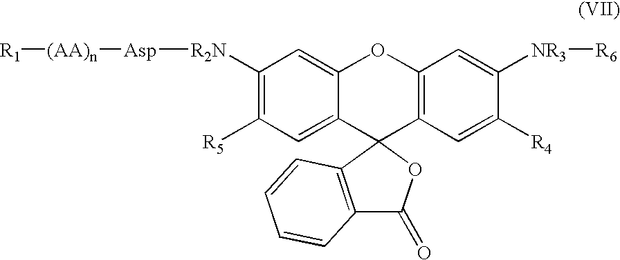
C1([R2N][Asp][(AA)n][R1])=C([R5])C=C2C(=C1)OC1=C(C=C([R4])C([NR3][R6])=C1)C21OC(=O)C2=C1C=CC=C2
